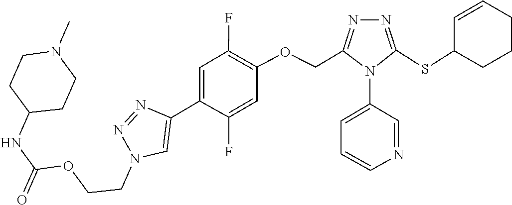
C1=NC=CC=C1N1C(COC2=C(F)C=C(C3=CN(CCOC(NC4CCN(C)CC4)=O)N=N3)C(F)=C2)=NN=C1SC1CCCC=C1
